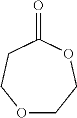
C1(=O)CCOCCO1
